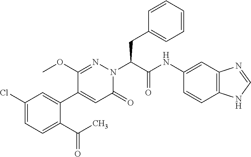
C1(Cl)=CC=C(C(C)=O)C(C2=CC(=O)N(C(C(=O)NC3=CC4=C(C=C3)NC=N4)CC3=CC=CC=C3)N=C2OC)=C1
